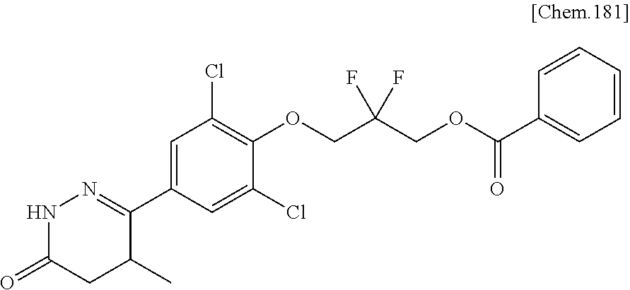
C1(C2=NNC(=O)CC2C)=CC(Cl)=C(OCC(COC(C2=CC=CC=C2)=O)(F)F)C(Cl)=C1
